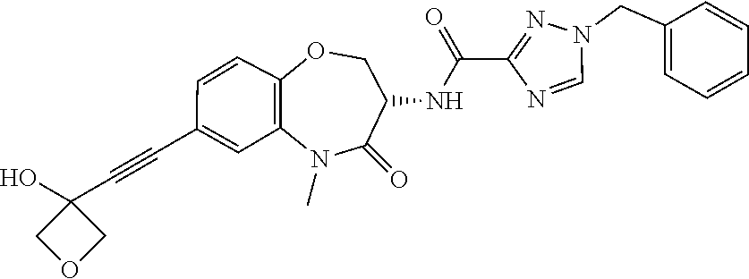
C1=NC(C(NC2C(=O)N(C)C3=C(C=CC(C#CC4(O)COC4)=C3)OC2)=O)=NN1CC1=CC=CC=C1
